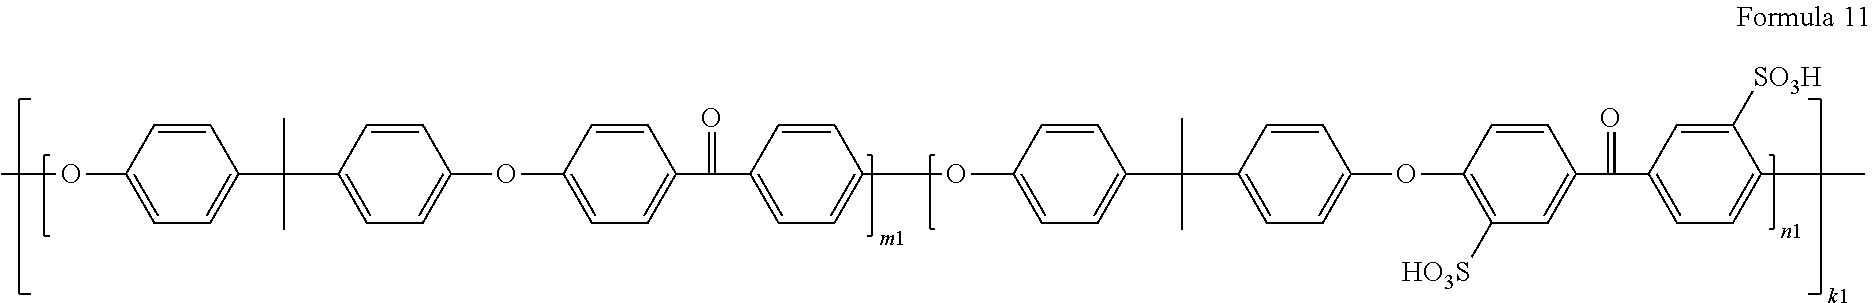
C1(OC)=CC=C(C(C2=CC=C(OC3=CC=C(C(C4=CC=C(OC5=CC=C(C(C6=CC=C(OC7=C([HO3S])C=C(C(=O)C8=CC=C(C)C([SO3H])=C8)C=C7)C=C6)(C)C)C=C5)C=C4)=O)C=C3)C=C2)(C)C)C=C1
